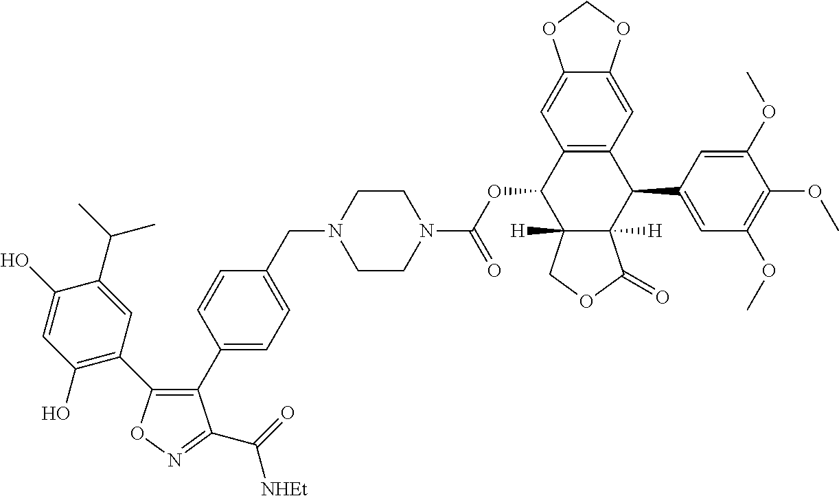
C1(C2=C(C3=C(O)C=C(O)C(C(C)C)=C3)ON=C2C(=O)[NHEt])=CC=C(CN2CCN(C(OC3C4([H])C([H])(C(C5=CC(OC)=C(OC)C(OC)=C5)C5=C3C=C3C(=C5)OCO3)C(=O)OC4)=O)CC2)C=C1
